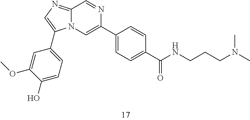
C1(O)=CC=C(C2=CN=C3N2C=C(C2=CC=C(C(=O)NCCCN(C)C)C=C2)N=C3)C=C1OC
